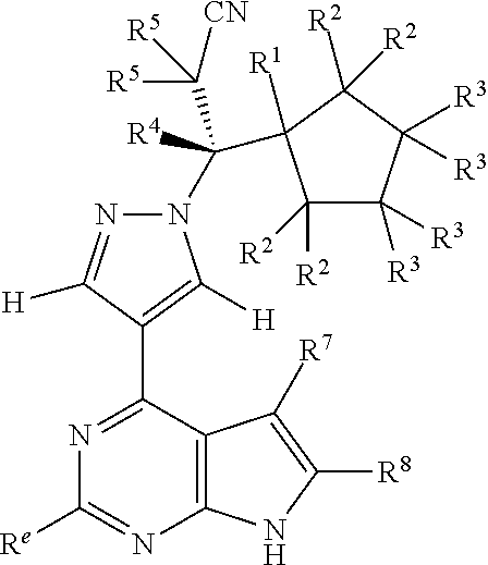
N1(C(C2([R1])C([R2])([R2])C([R3])([R3])C([R3])([R3])C2([R2])[R2])(C([R5])([CN])[R5])[R4])N=C([H])C(C2=NC([Re])=NC3=C2C([R7])=C([R8])N3)=C1[H]
